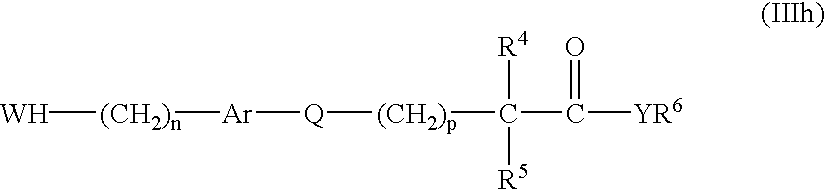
[W][(CH2)n][Ar][Q][(CH2)p]C([R4])([R5])C(=O)[YR6]
